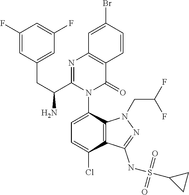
C1(F)=CC(CC(C2=NC3=C(C(=O)N2C2=CC=C(Cl)C4=C2N(CC(F)F)N=C4NS(C2CC2)(=O)=O)C=CC(Br)=C3)N)=CC(F)=C1
